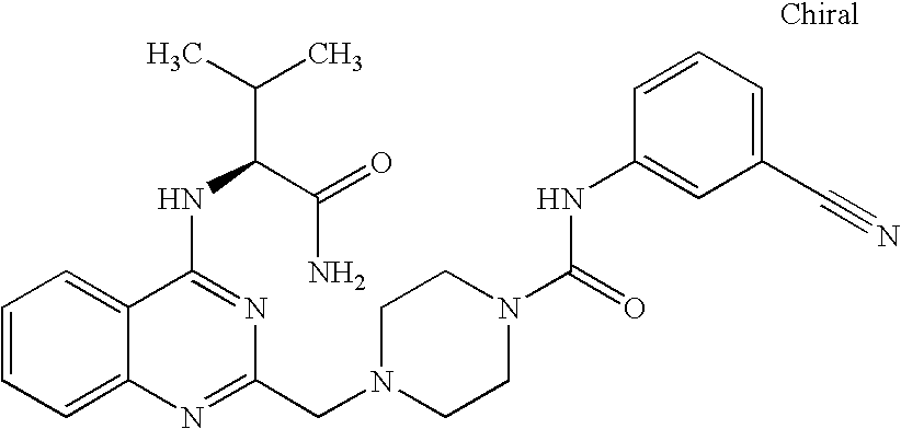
C1=CC=C2C(=C1)C(NC(C(C)C)C(=O)N)=NC(CN1CCN(C(=O)NC3=CC(C#N)=CC=C3)CC1)=N2
